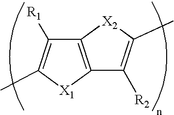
C12=C([X1]C(C)=C1[R1])C([R2])=C(C)[X2]2
